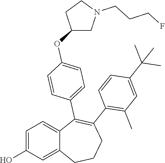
C1=C(O)C=C2C(=C1)C(C1=CC=C(OC3CN(CCCF)CC3)C=C1)=C(C1=C(C)C=C(C(C)(C)C)C=C1)CCC2
